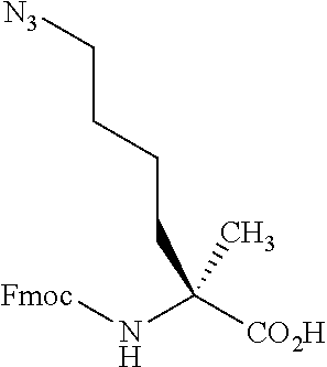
C(N[Fmoc])([CO2H])(C)CCCC[N3]
